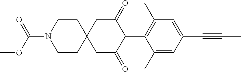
C1CN(C(=O)OC)CCC12CC(=O)C(C1=C(C)C=C(C#CC)C=C1C)C(=O)C2
